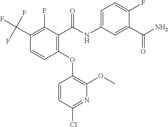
C1(OC2=C(OC)N=C(Cl)C=C2)=C(C(NC2=CC=C(F)C(C(N)=O)=C2)=O)C(F)=C(C(F)(F)F)C=C1
